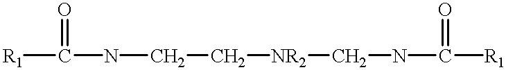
[R1]C(NCC[NR2]CNC([R1])=O)=O
